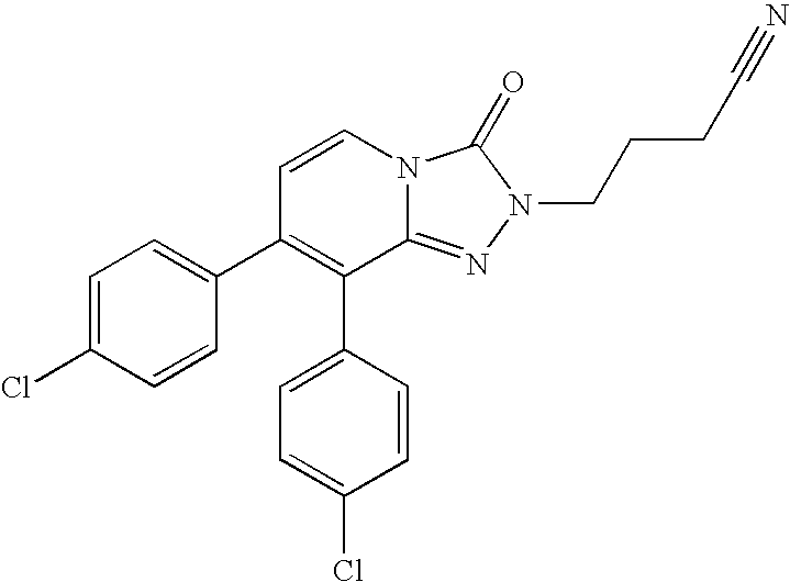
C1=CN2C(=NN(CCCC#N)C2=O)C(C2=CC=C(Cl)C=C2)=C1C1=CC=C(Cl)C=C1
